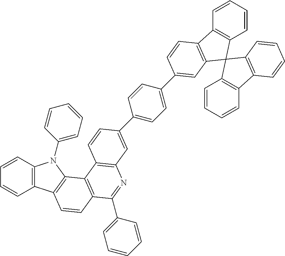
C1=CC2=C(C=C1)C1=C(N2C2=CC=CC=C2)C2=C(C=C1)C(C1=CC=CC=C1)=NC1=C2C=CC(C2=CC=C(C3=CC4=C(C5=C(C=CC=C5)C45C4=C(C=CC=C4)C4=C5C=CC=C4)C=C3)C=C2)=C1
